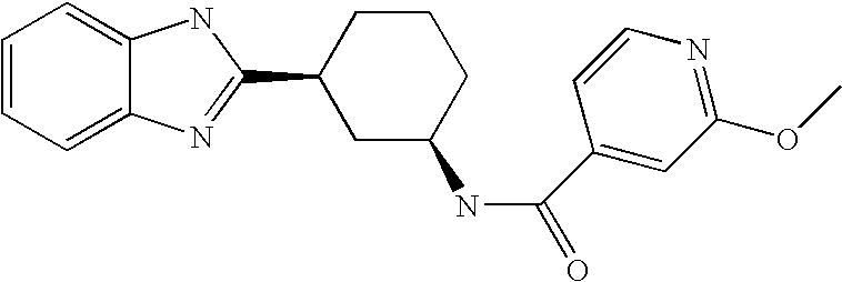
C1=CC=C2C(=C1)NC(C1CC(NC(=O)C3=CC(OC)=NC=C3)CCC1)=N2
